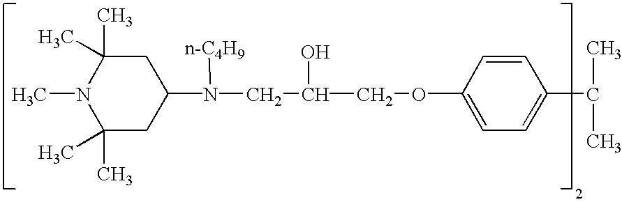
C1(C)(C)CC(N(CC(COC2=CC=C(C(C)C)C=C2)O)[n-C4H9])CC(C)(C)N1C
